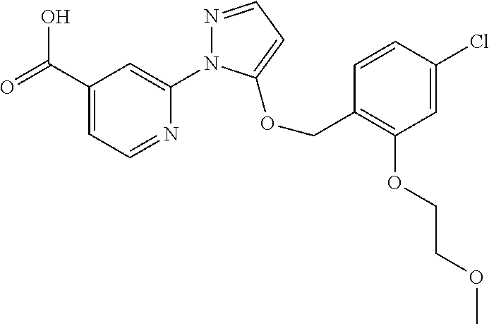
C(C1=CC=NC(N2N=CC=C2OCC2=C(OCCOC)C=C(Cl)C=C2)=C1)(=O)O
